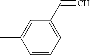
C1=CC=C(C#C)C=C1C
